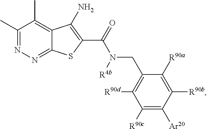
C1(C)=NN=C2C(=C1C)C(N)=C(C(=O)N([R4b])CC1=C([R90d])C([R90c])=C([Ar20])C([R90b])=C1[R90a])S2
